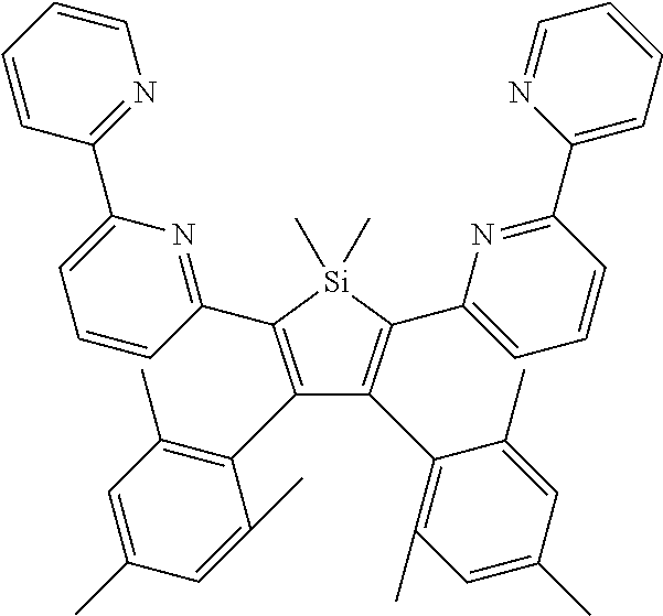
C1(C2=C(C)C=C(C)C=C2C)=C(C2=NC(C3=NC=CC=C3)=CC=C2)[Si](C)(C)C(C2=CC=CC(C3=CC=CC=N3)=N2)=C1C1=C(C)C=C(C)C=C1C
